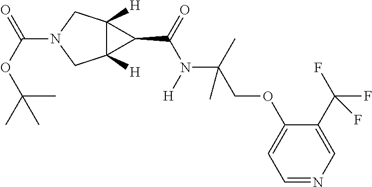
C(N1CC2([H])C([H])(C1)C2C(=O)N(C(C)(COC1=CC=NC=C1C(F)(F)F)C)[H])(=O)OC(C)(C)C
